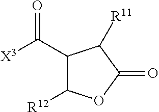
C1(C(=O)[X3])C([R12])OC(=O)C1[R11]
